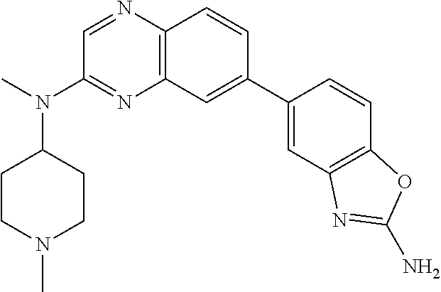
C12=C(C=C(C3=CC4=C(C=C3)OC(N)=N4)C=C1)N=C(N(C)C1CCN(C)CC1)C=N2
